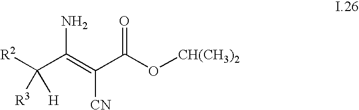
[R2]C(C(=C(C(O[CH(CH3)2])=O)[CN])N)([H])[R3]
